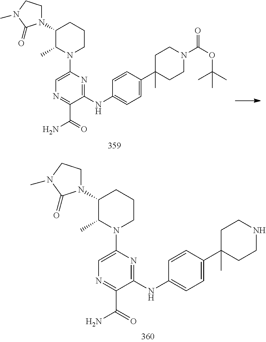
C1(N2CCN(C)C2=O)C(C)N(C2=CN=C(C(=O)N)C(NC3=CC=C(C4(C)CCN(C(=O)OC(C)(C)C)CC4)C=C3)=N2)CCC1.C1(N2CCN(C)C2=O)C(C)N(C2=CN=C(C(=O)N)C(NC3=CC=C(C4(C)CCNCC4)C=C3)=N2)CCC1
